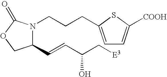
N1(CCCC2=CC=C([COOH])S2)C(C=CC(C[E3])O)COC1=O
